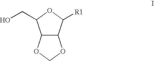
C12C(OCO1)C(CO)OC2[R1]
